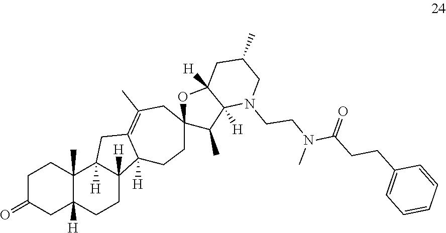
C1C(=O)CC2([H])C(C)(C1)C1([H])C([H])(CC2)C2([H])C(=C(C)CC3(CC2)C(C)C2([H])C([H])(O3)CC(C)CN2CCN(C(CCC2=CC=CC=C2)=O)C)C1
